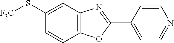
C12=C(C=C(S[F3C])C=C1)N=C(C1=CC=NC=C1)O2
